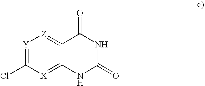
[Y]1=C(Cl)[X]=C2C(=[Z]1)C(=O)NC(=O)N2
